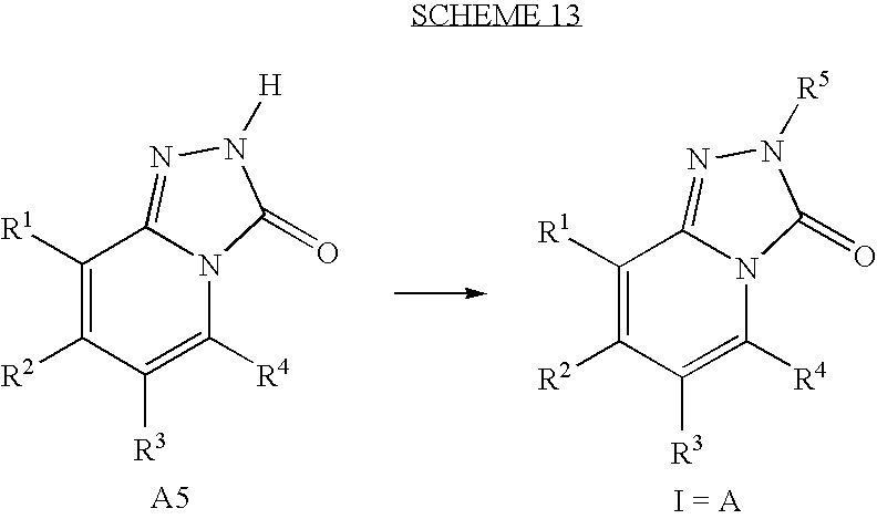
C1([R1])=C([R2])C([R3])=C([R4])N2C1=NN([H])C2=O.C1([R1])=C([R2])C([R3])=C([R4])N2C1=NN([R5])C2=O
